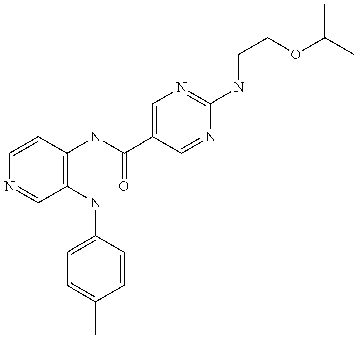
C1=CC(NC(C2=CN=C(NCCOC(C)C)N=C2)=O)=C(NC2=CC=C(C)C=C2)C=N1
